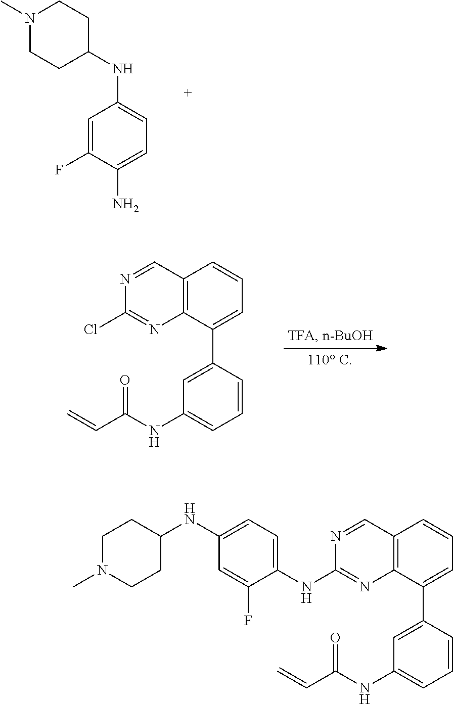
C1=C(F)C(N)=CC=C1NC1CCN(C)CC1.C12=C(C(C3=CC(NC(C=C)=O)=CC=C3)=CC=C1)N=C(Cl)N=C2.C12=C(C(C3=CC(NC(C=C)=O)=CC=C3)=CC=C1)N=C(NC1=CC=C(NC3CCN(C)CC3)C=C1F)N=C2
